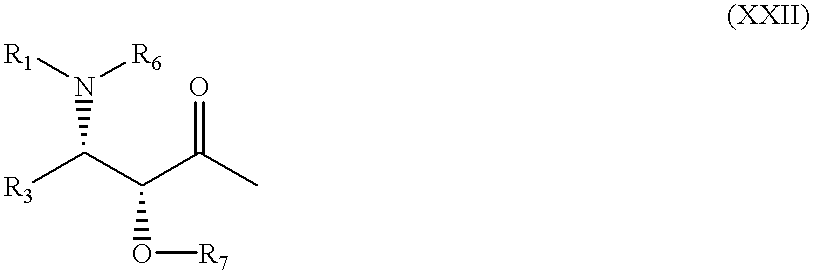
[R3]C(C(C(C)=O)O[R7])N([R6])[R1]
